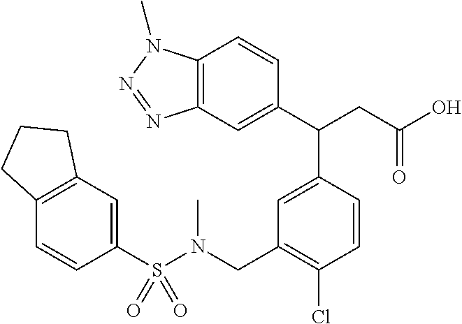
C12=C(C=C(C(CC(=O)O)C3=CC(CN(S(C4=CC5=C(C=C4)CCC5)(=O)=O)C)=C(Cl)C=C3)C=C1)N=NN2C
